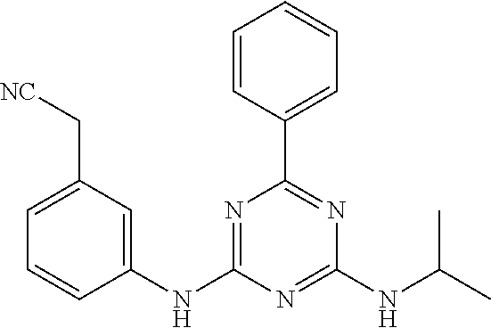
C1=CC(C2=NC(NC(C)C)=NC(NC3=CC(C[NC])=CC=C3)=N2)=CC=C1
